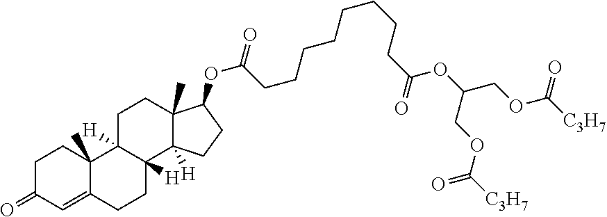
O(C1C2(C)C([H])(CC1)C1([H])C([H])(CC2)C2(C)C(=CC(=O)CC2)CC1)C(CCCCCCCCC(=O)OC(COC([C3H7])=O)COC([C3H7])=O)=O
